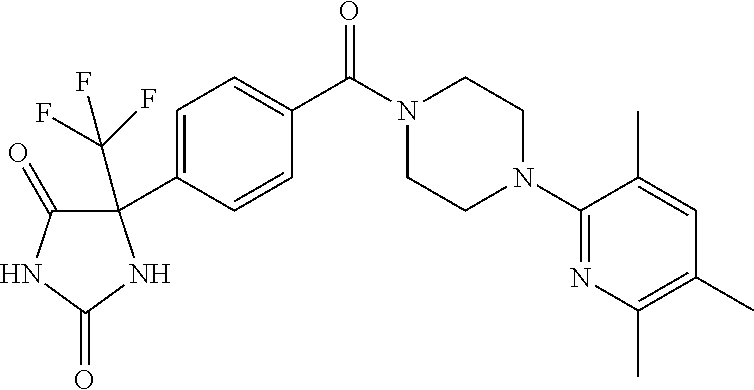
C1=C(C2(C(F)(F)F)C(=O)NC(=O)N2)C=CC(C(N2CCN(C3=NC(C)=C(C)C=C3C)CC2)=O)=C1
